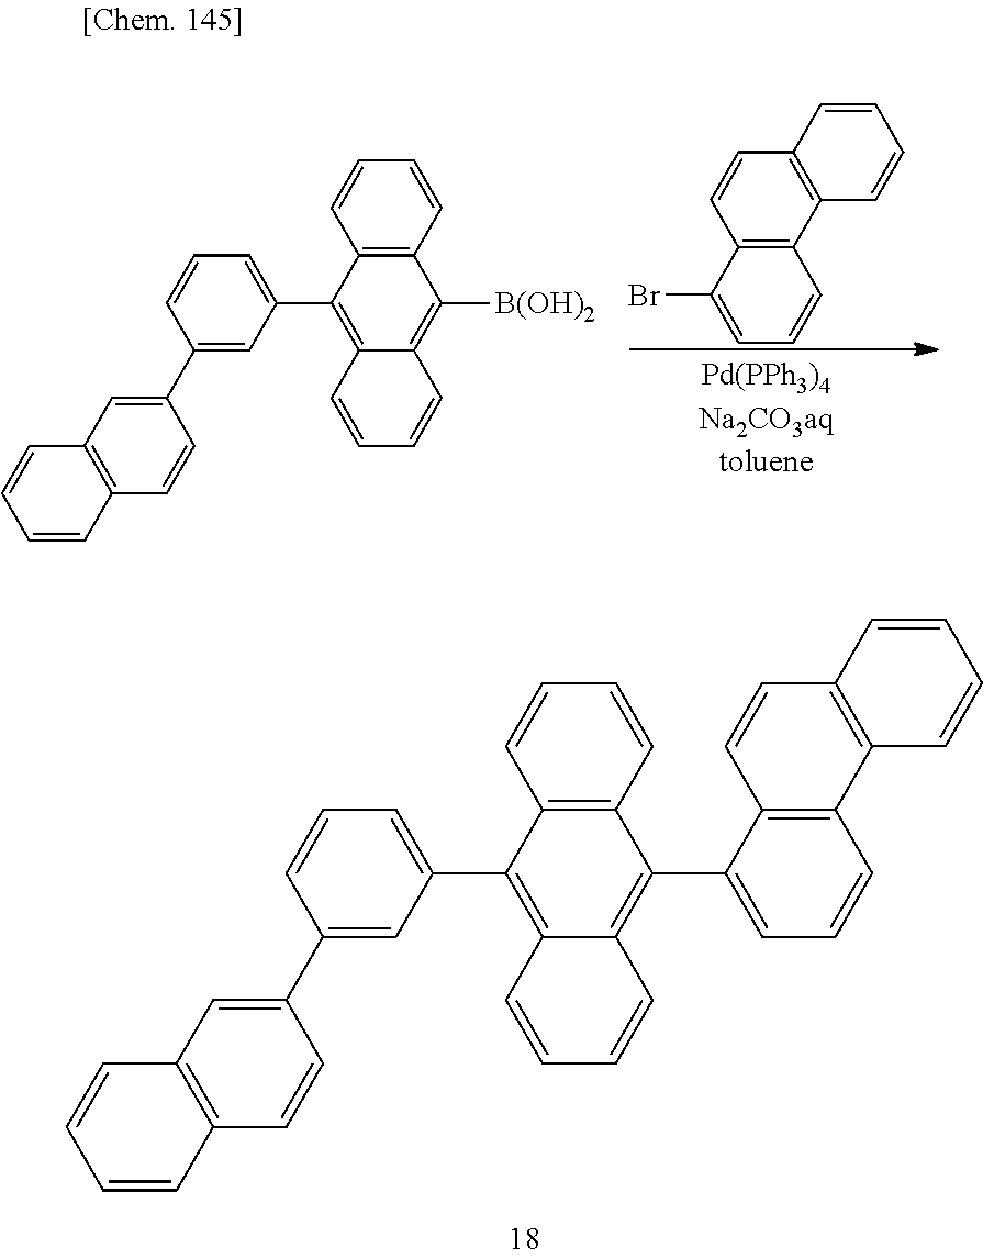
BrC1=CC=CC2=C1C=CC1=C2C=CC=C1.C1(C2=CC3=C(C=C2)C=CC=C3)=CC(C2=C3C(=C([B(OH)2])C4=C2C=CC=C4)C=CC=C3)=CC=C1.C1(C2=CC3=C(C=C2)C=CC=C3)=CC(C2=C3C(=C(C4=CC=CC5=C4C=CC4=C5C=CC=C4)C4=C2C=CC=C4)C=CC=C3)=CC=C1
